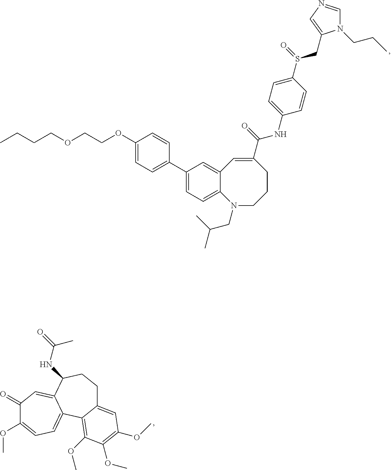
CCCCOCCOC1=CC=C(C2=CC=C3C(=C2)C=C(C(=O)NC2=CC=C(S(=O)CC4=CN=CN4CCC)C=C2)CCCN3CC(C)C)C=C1.C1(=O)C(OC)=CC=C2C(=C1)C(NC(=O)C)CCC1=CC(OC)=C(OC)C(OC)=C21
